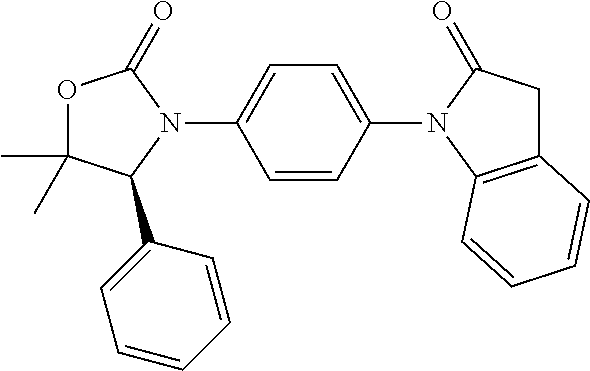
C1=CC(N2C3=C(CC2=O)C=CC=C3)=CC=C1N1C(=O)OC(C)(C)C1C1=CC=CC=C1
